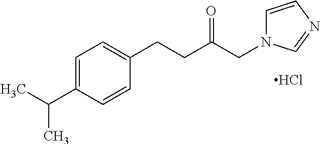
C1=C(C(C)C)C=CC(CCC(CN2C=CN=C2)=O)=C1.Cl
